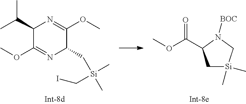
C1(C(C)C)C(OC)=NC(C[Si](C)(CI)C)C(OC)=N1.COC(C1C[Si](C)(C)CN1[BOC])=O
